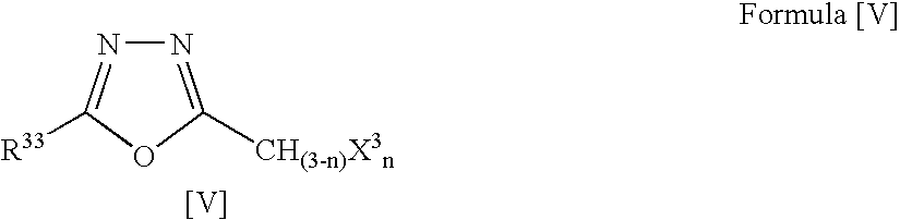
N1=C([CH(3-n)X3n])OC([R33])=N1.[V]
